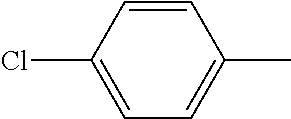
C1(Cl)=CC=C(C)C=C1
